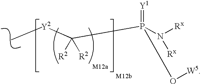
C(P(N([Rx])[Rx])(O[W5])=[Y1])([R2])([R2])[Y2]C
